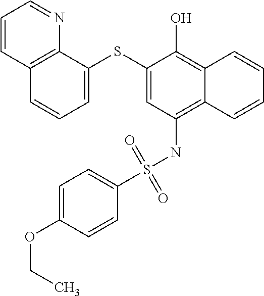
C1=C(SC2=CC=CC3=C2N=CC=C3)C(O)=C2C(=C1NS(C1=CC=C(OCC)C=C1)(=O)=O)C=CC=C2
